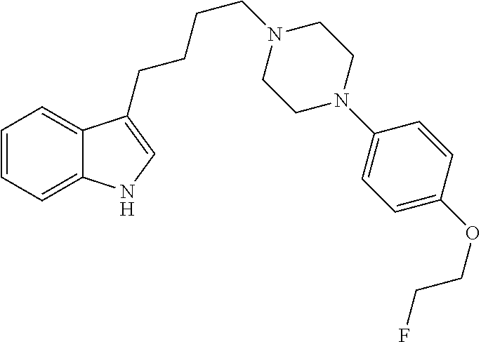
C1=CC=C2C(=C1)C(CCCCN1CCN(C3=CC=C(OCCF)C=C3)CC1)=CN2
